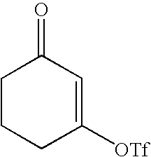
C1CCC([OTf])=CC1=O
